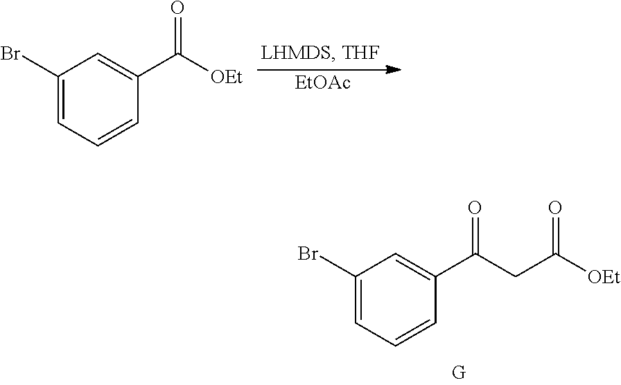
[EtOAc].C1(Br)=CC=CC(C([OEt])=O)=C1.C1(Br)=CC=CC(C(CC([OEt])=O)=O)=C1
